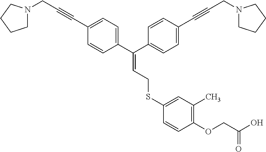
C(=C(C1=CC=C(C#CCN2CCCC2)C=C1)C1=CC=C(C#CCN2CCCC2)C=C1)CSC1=CC(C)=C(OCC(O)=O)C=C1
